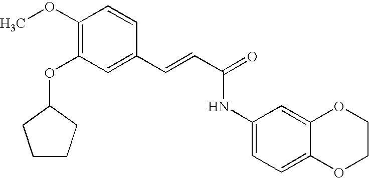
C(=CC(=O)NC1=CC=C2C(=C1)OCCO2)C1=CC(OC2CCCC2)=C(OC)C=C1
